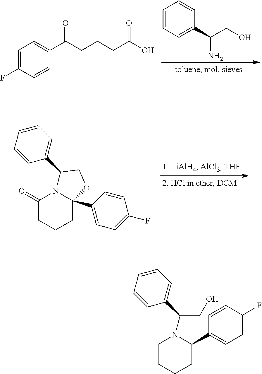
C1=CC=C(C(CO)N)C=C1.C1=C(F)C=CC(C(CCCC(O)=O)=O)=C1.C1CCCC(C2=CC=C(F)C=C2)N1C(CO)C1=CC=CC=C1.C1(=O)CCCC2(C3=CC=C(F)C=C3)N1C(C1=CC=CC=C1)CO2
